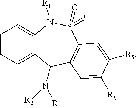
C1=CC=C2C(=C1)N([R1])S(=O)(=O)C1=C(C=C([R6])C([R5])=C1)C2N([R2])[R3]
